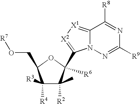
C1([R3])([R4])C(C)([R2])C([R6])(C2=[X2][X1]=C3N2N=C([R9])N=C3[R8])OC1CO[R7]
